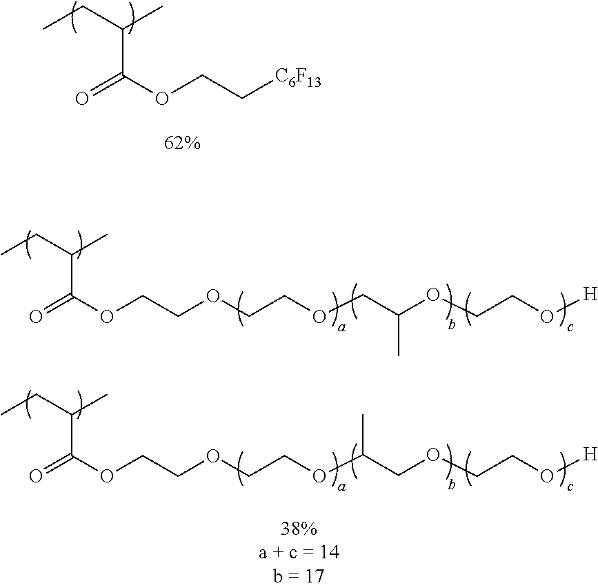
O=C(OCC[C6F13])C(CC)C.O=C(OCCOCCOCC(OCCO[H])C)C(CC)C.O=C(OCCOCCOC(COCCO[H])C)C(CC)C
